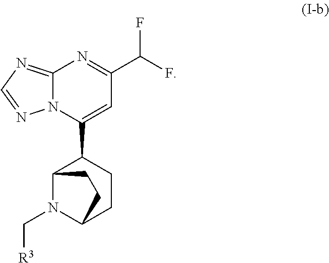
N12C(=NC=N1)N=C(C(F)F)C=C2C1C2N(C[R3])C(CC1)CC2
